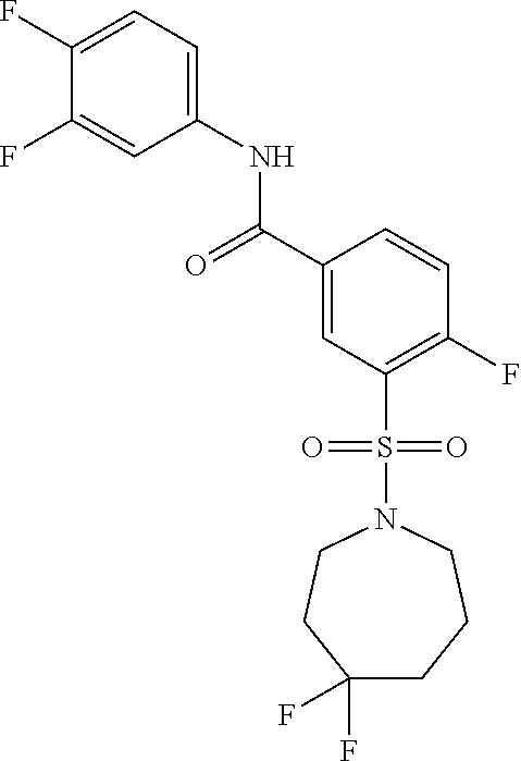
C1(F)=CC=C(NC(C2=CC(S(=O)(=O)N3CCC(F)(F)CCC3)=C(F)C=C2)=O)C=C1F
